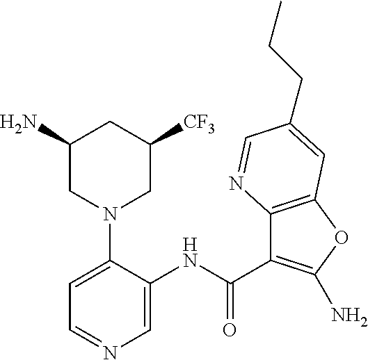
C1(N)CN(C2=CC=NC=C2NC(=O)C2=C(N)OC3=C2N=CC(CCC)=C3)CC([CF3])C1
